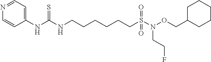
N1=CC=C(NC(=S)NCCCCCCS(=O)(N(OCC2CCCCC2)CCF)=O)C=C1
